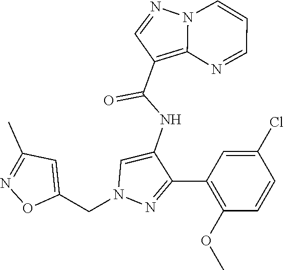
N12C(=C(C(NC3=CN(CC4=CC(C)=NO4)N=C3C3=C(OC)C=CC(Cl)=C3)=O)C=N1)N=CC=C2
